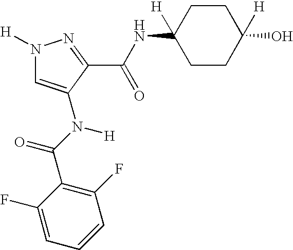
C1(F)=CC=CC(F)=C1C(N([H])C1=CN([H])N=C1C(NC1([H])CCC(O)([H])CC1)=O)=O
